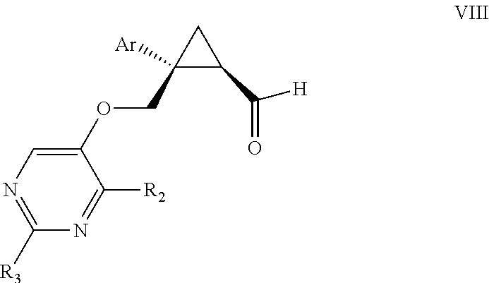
C1(OCC2([Ar])C(C([H])=O)C2)=CN=C([R3])N=C1[R2]
